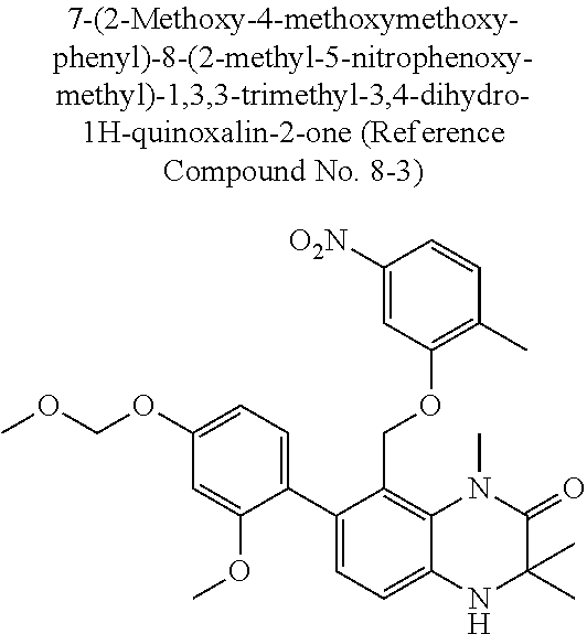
C1(C2=CC=C(OCOC)C=C2OC)=CC=C2C(=C1COC1=C(C)C=CC([O2N])=C1)N(C)C(=O)C(C)(C)N2
